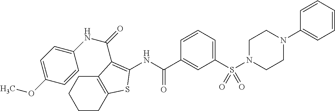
C1CC2=C(CC1)C(C(=O)NC1=CC=C(OC)C=C1)=C(NC(C1=CC(S(N3CCN(C4=CC=CC=C4)CC3)(=O)=O)=CC=C1)=O)S2
